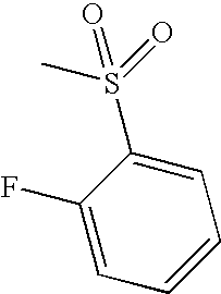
CS(=O)(=O)C1=CC=CC=C1F
